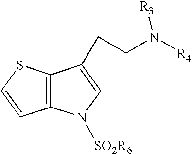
C12=C(N([SO2R6])C=C1CCN([R3])[R4])C=CS2
